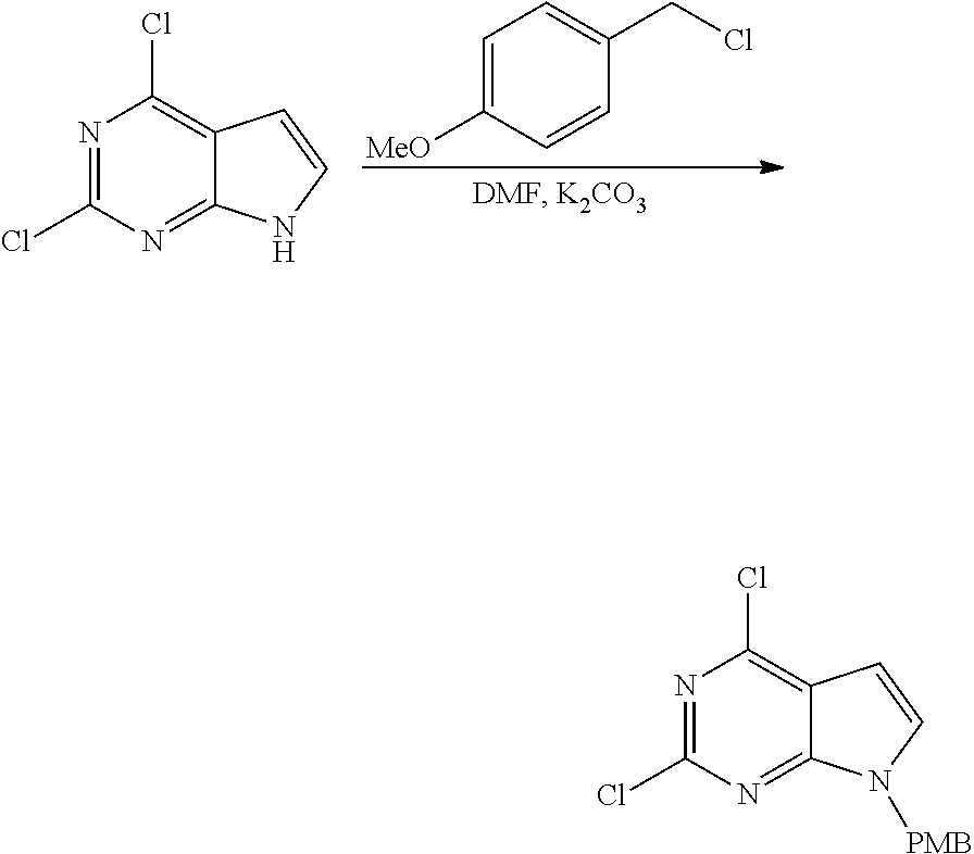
N1=C(Cl)N=C2C(=C1Cl)C=CN2.C1=C([MeO])C=CC(CCl)=C1.N1=C(Cl)N=C2C(=C1Cl)C=CN2[PMB]
